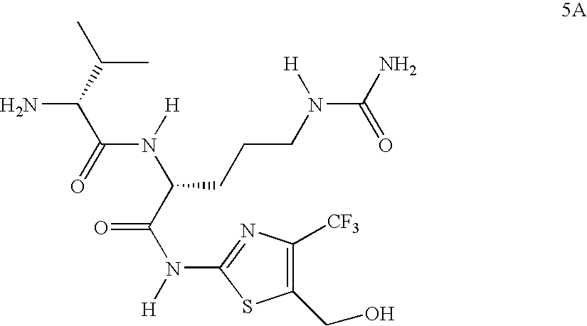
N(C(C(N(C1=NC([CF3])=C(CO)S1)[H])=O)CCCN(C(N)=O)[H])(C(=O)C(N)C(C)C)[H]
